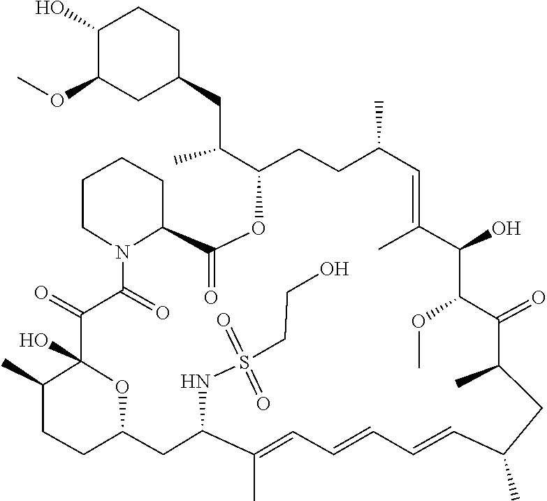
O(C1C(O)C(C)=CC(C)CCC(C(CC2CC(OC)C(O)CC2)C)OC(=O)C2CCCCN2C(=O)C(=O)C2(O)C(C)CCC(CC(NS(=O)(=O)CCO)C(C)=CC=CC=CC(C)CC(C)C1=O)O2)C
